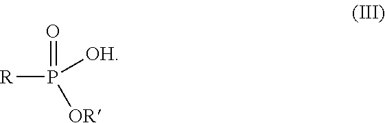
P([R])(=O)([OR])[OH]
